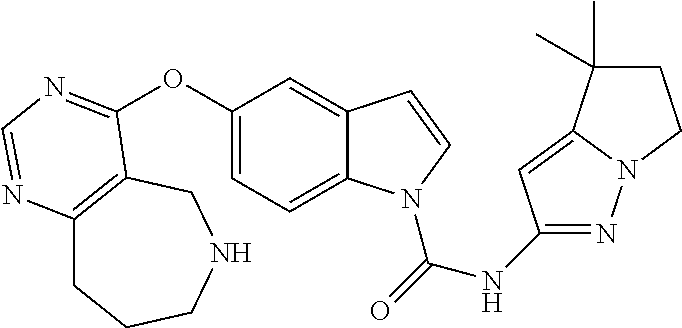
O(C1=CC=C2C(=C1)C=CN2C(=O)NC1=NN2C(=C1)C(C)(C)CC2)C1=NC=NC2=C1CNCCC2
